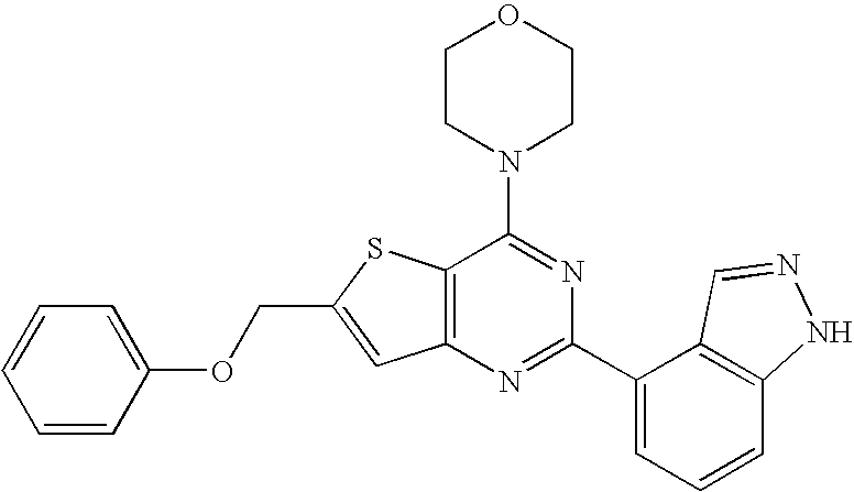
C1CN(C2=NC(C3=CC=CC4=C3C=NN4)=NC3=C2SC(COC2=CC=CC=C2)=C3)CCO1
